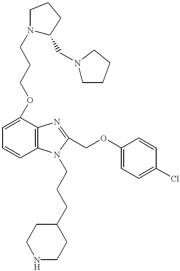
C1=C(OCCCN2C(CN3CCCC3)CCC2)C2=C(C=C1)N(CCCC1CCNCC1)C(COC1=CC=C(Cl)C=C1)=N2
